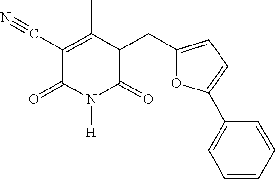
C1(C#N)=C(C)C(CC2=CC=C(C3=CC=CC=C3)O2)C(=O)N([H])C1=O
